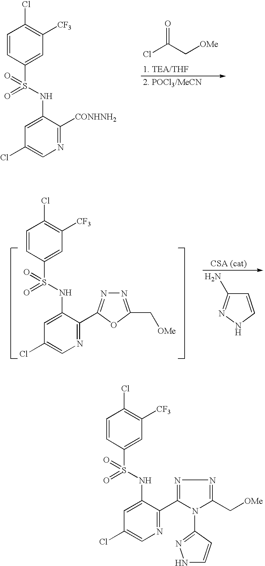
C1=CC(S(NC2=CC(Cl)=CN=C2[CONHNH2])(=O)=O)=CC([CF3])=C1Cl.ClC(C[OMe])=O.C1=CC(S(NC2=CC(Cl)=CN=C2C2=NN=C(C[OMe])O2)(=O)=O)=CC([CF3])=C1Cl.N1C=CC(N)=N1.C1=CC(S(NC2=CC(Cl)=CN=C2C2=NN=C(C[OMe])N2C2=NNC=C2)(=O)=O)=CC([CF3])=C1Cl
